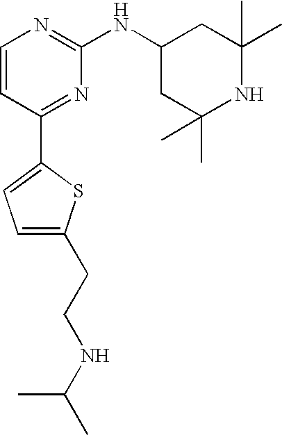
C1=CC(C2=CC=C(CCNC(C)C)S2)=NC(NC2CC(C)(C)NC(C)(C)C2)=N1
